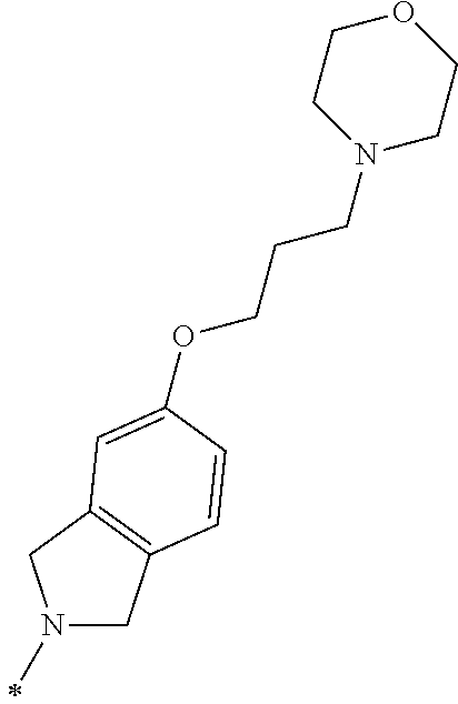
N1(C)CC2=C(C1)C=C(OCCCN1CCOCC1)C=C2
